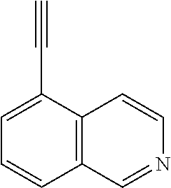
C12=C(C(C#C)=CC=C1)C=CN=C2
